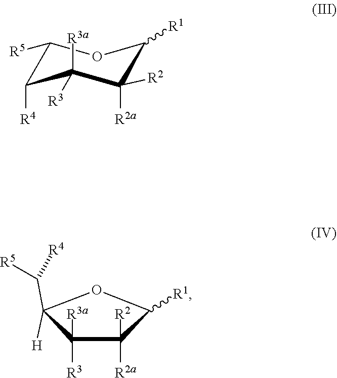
C1([R5])C([R4])C([R3])([R3a])C([R2])([R2a])C([R1])O1.[R1]C1C([R2])([R2a])C([R3])([R3a])C([H])(C([R4])[R5])O1
